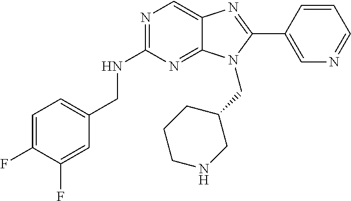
C1=C(F)C(F)=CC(CNC2=NC=C3C(=N2)N(CC2CCCNC2)C(C2=CN=CC=C2)=N3)=C1
